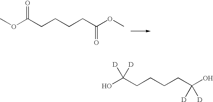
COC(CCCCC(OC)=O)=O.OC(CCCCC(O)([D])[D])([D])[D]
